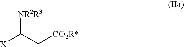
[X]C(C[CO2R*])[NR2R3]
